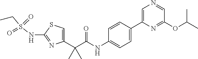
C1=C(C(C(NC2=CC=C(C3=CN=CC(OC(C)C)=N3)C=C2)=O)(C)C)N=C(NS(CC)(=O)=O)S1
